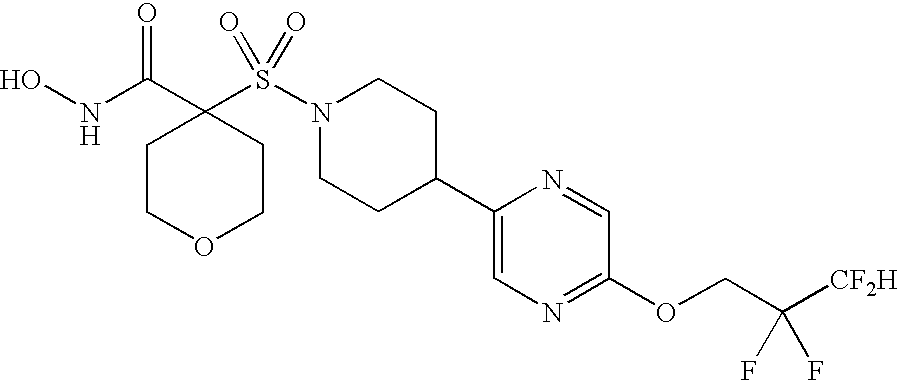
ONC(C1(S(N2CCC(C3=CN=C(OCC([CF2H])(F)F)C=N3)CC2)(=O)=O)CCOCC1)=O
